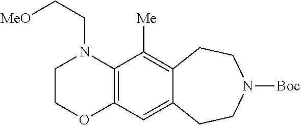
C1COC2=C(N1CC[MeO])C([Me])=C1C(=C2)CCN([Boc])CC1
